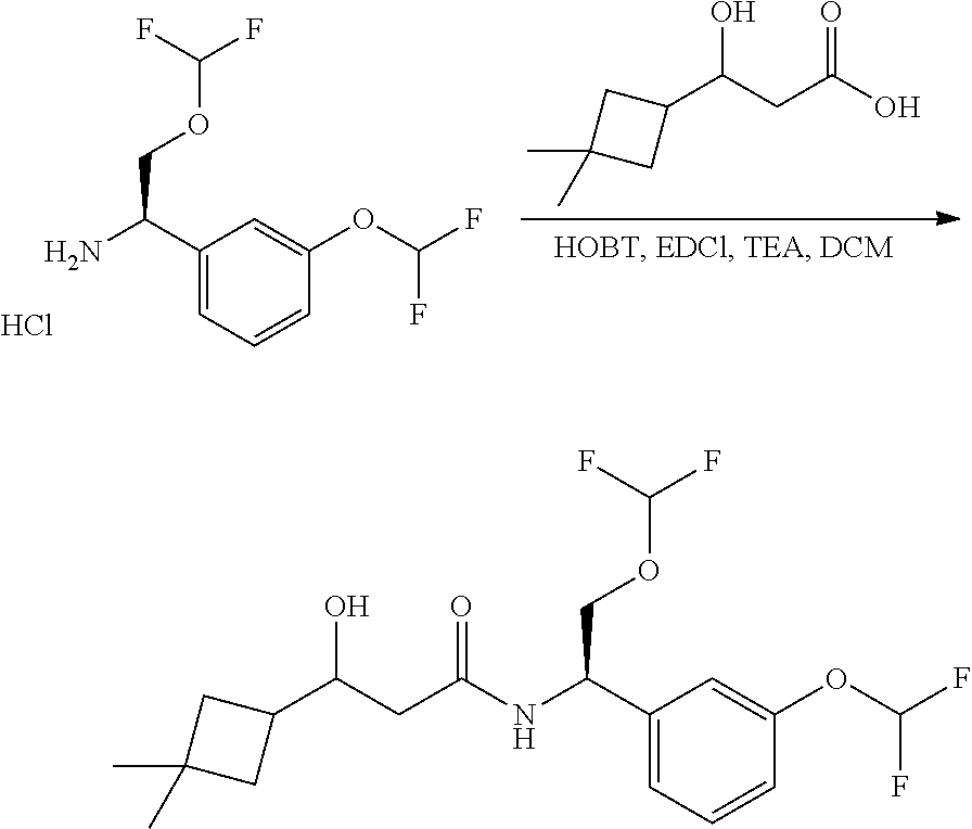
C1=C(OC(F)F)C=CC=C1C(N)COC(F)F.Cl.C1(C(CC(O)=O)O)CC(C)(C)C1.C1=C(OC(F)F)C=CC=C1C(NC(CC(C1CC(C)(C)C1)O)=O)COC(F)F
